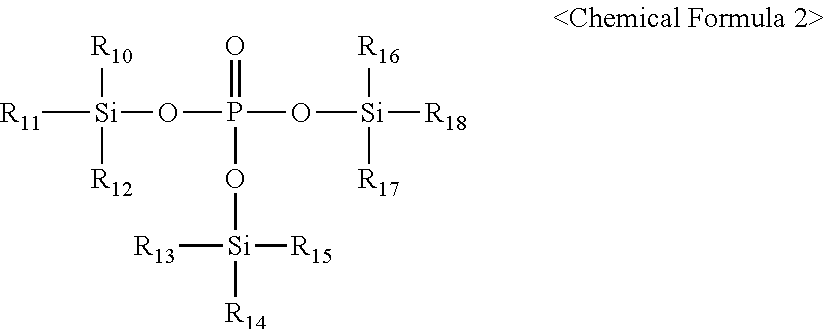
[R11][Si](OP(O[Si]([R18])([R16])[R17])(=O)O[Si]([R14])([R15])[R13])([R10])[R12]
